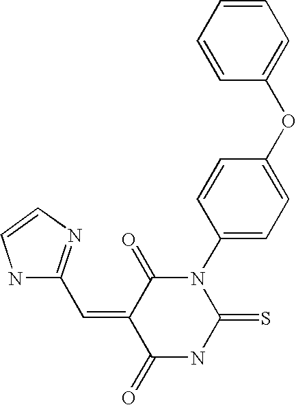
O=C1C(=CC2=NC=CN2)C(=O)NC(=S)N1C1=CC=C(OC2=CC=CC=C2)C=C1
